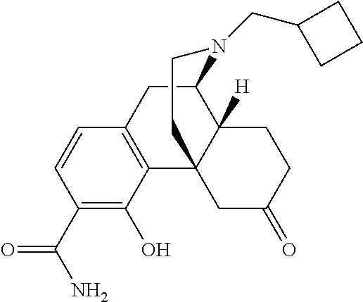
C1(C(=O)N)=C(O)C2=C(C=C1)CC1C3([H])C2(CC(=O)CC3)CCN1CC1CCC1
